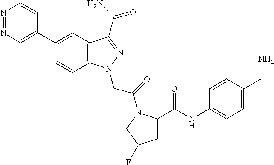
N1=NC=C(C2=CC3=C(C=C2)N(CC(=O)N2C(C(=O)NC4=CC=C(CN)C=C4)CC(F)C2)N=C3C(N)=O)C=C1
